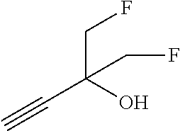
C#CC(O)(CF)CF
